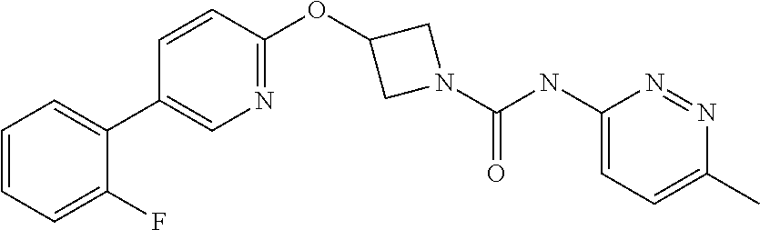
C1(C2=CC=CC=C2F)=CN=C(OC2CN(C(=O)NC3=CC=C(C)N=N3)C2)C=C1
